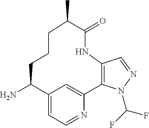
C12=CC=NC(=C1)C1=C(C=NN1C(F)F)NC(=O)C(C)CCCC2N
